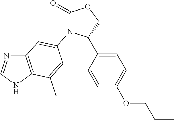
N1=CNC2=C1C=C(N1C(=O)OCC1C1=CC=C(OCCC)C=C1)C=C2C
